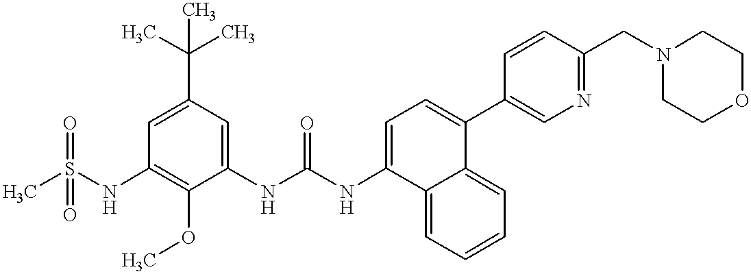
C1=C(C(C)(C)C)C=C(NC(NC2=CC=C(C3=CN=C(CN4CCOCC4)C=C3)C3=CC=CC=C32)=O)C(OC)=C1NS(C)(=O)=O
